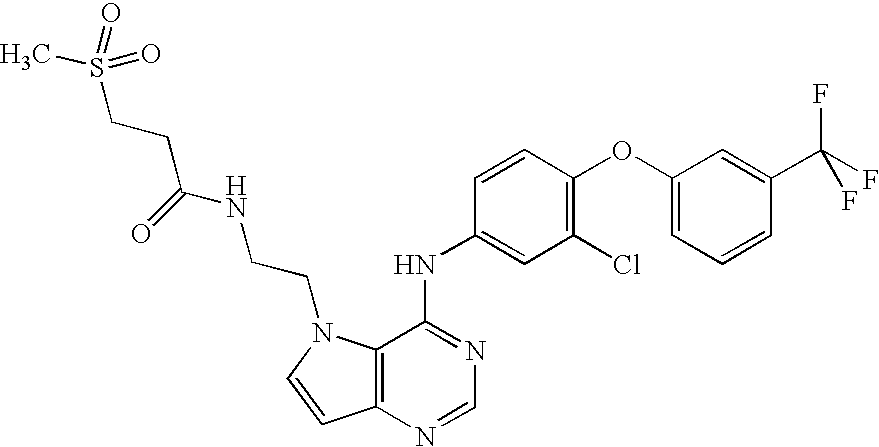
C12=C(N=CN=C1NC1=CC(Cl)=C(OC3=CC=CC(C(F)(F)F)=C3)C=C1)C=CN2CCNC(CCS(C)(=O)=O)=O
